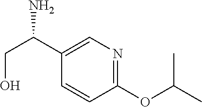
C1(OC(C)C)=NC=C(C(CO)N)C=C1
